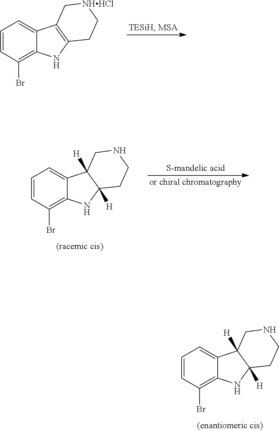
C1=CC(Br)=C2C(=C1)C1=C(N2)CC[NHHCl]C1.C1=CC(Br)=C2C(=C1)C1([H])C([H])(N2)CCNC1.C1=CC(Br)=C2C(=C1)C1([H])C([H])(N2)CCNC1
